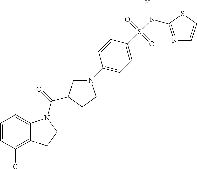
[H].C1=CC(Cl)=C2C(=C1)N(C(=O)C1CN(C3=CC=C(S(NC4=NC=CS4)(=O)=O)C=C3)CC1)CC2
